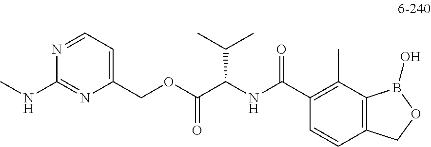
C1(COC(C(NC(C2=C(C)C3=C(C=C2)COB3O)=O)C(C)C)=O)=CC=NC(NC)=N1
